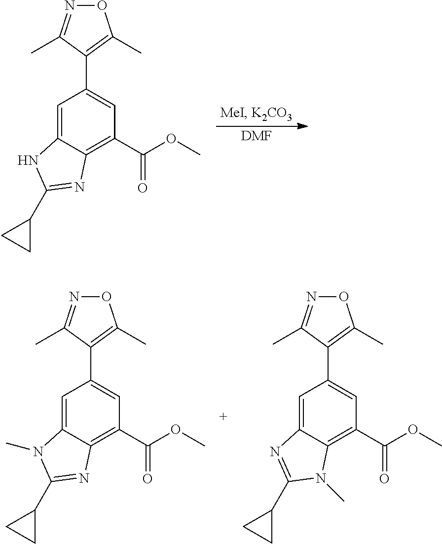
[DMF].C1=C2C(=C(C(OC)=O)C=C1C1=C(C)ON=C1C)N=C(C1CC1)N2.C1=C2C(=C(C(=O)OC)C=C1C1=C(C)ON=C1C)N=C(C1CC1)N2C.C1=C2C(=C(C(=O)OC)C=C1C1=C(C)ON=C1C)N(C)C(C1CC1)=N2
